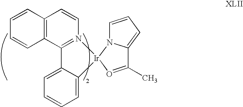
C12=C(C3=N(C=C1)[Ir]1(N4C=CC=C4C(C)=O1)C1=CC=CC=C31)C=CC=C2
